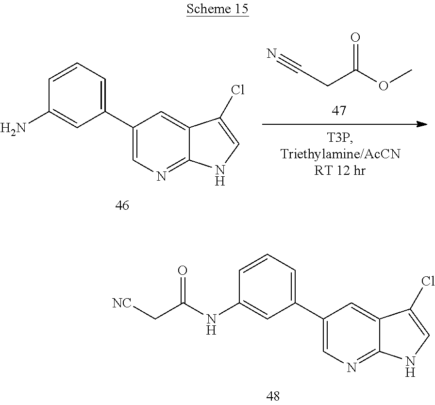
C1(C2=CC=CC(NC(C[NC])=O)=C2)=CN=C2C(=C1)C(Cl)=CN2.C(CC(OC)=O)#N.C1(C2=CC=CC(N)=C2)=CN=C2C(=C1)C(Cl)=CN2
